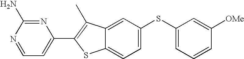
C1=NC(N)=NC(C2=C(C)C3=CC(SC4=CC=CC([OMe])=C4)=CC=C3S2)=C1
